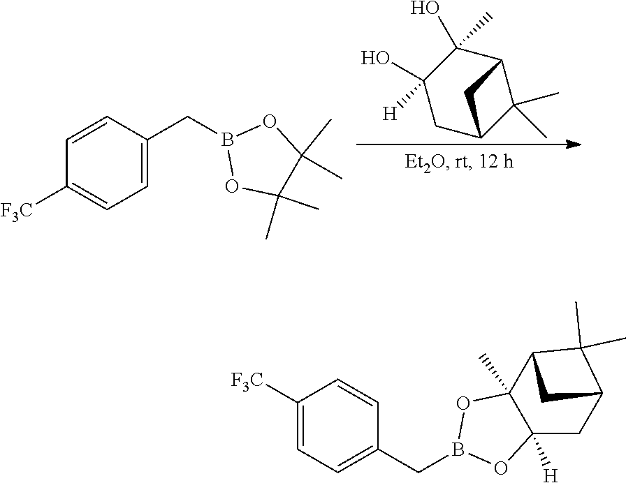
C12C(O)(C)C([H])(O)CC(C1(C)C)C2.C1=CC(CB2OC(C)(C)C(C)(C)O2)=CC=C1[F3C].C1([F3C])=CC=C(CB2OC3([H])C(C)(O2)C2C(C)(C)C(C3)C2)C=C1
